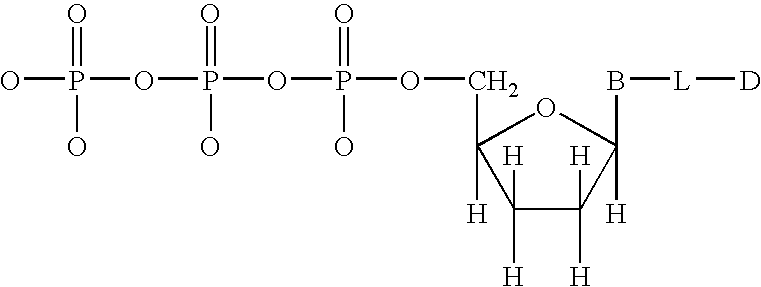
C1([H])([H])C([H])([H])C([H])(B[L][D])OC1([H])COP(OP(OP(O)(=O)O)(=O)O)(=O)O
